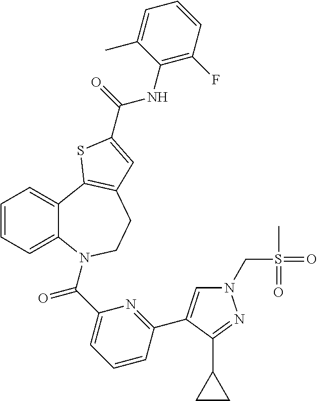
C1=CC=C2C(=C1)C1=C(CCN2C(C2=CC=CC(C3=CN(CS(=O)(C)=O)N=C3C3CC3)=N2)=O)C=C(C(=O)NC2=C(F)C=CC=C2C)S1
